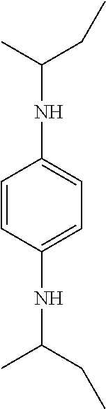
C1=CC(NC(C)CC)=CC=C1NC(CC)C
